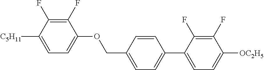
C1(F)=C(F)C([C5H11])=CC=C1OCC1=CC=C(C2=CC=C([OC2H5])C(F)=C2F)C=C1
